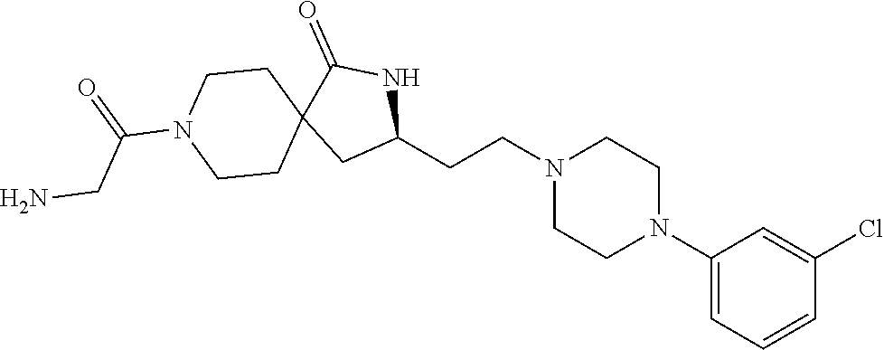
C1(CCN2CCN(C3=CC=CC(Cl)=C3)CC2)NC(=O)C2(C1)CCN(C(=O)CN)CC2
